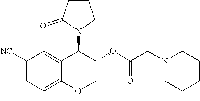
C1CCN(C2C3=CC([NC])=CC=C3OC(C)(C)C2OC(CN2CCCCC2)=O)C1=O
